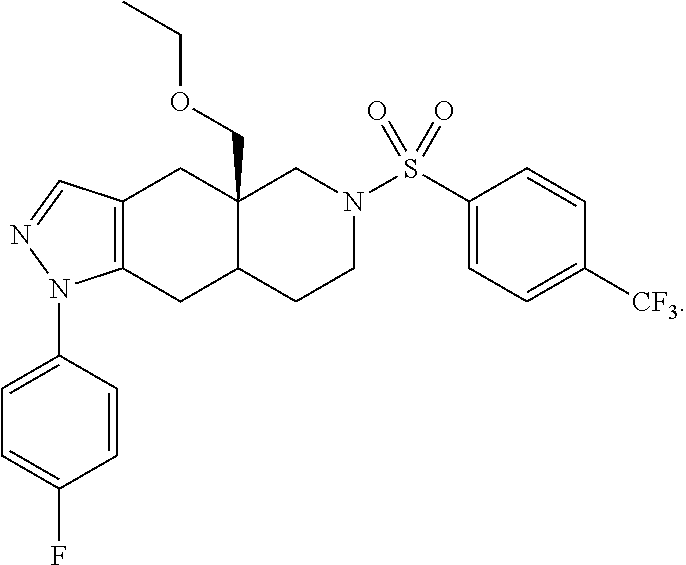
C12=C(CC3C(COCC)(C1)CN(S(C1=CC=C([CF3])C=C1)(=O)=O)CC3)N(C1=CC=C(F)C=C1)N=C2
